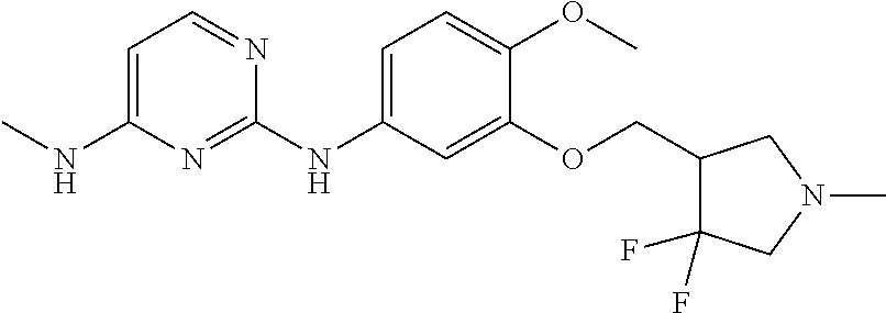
C1=C(NC)N=C(NC2=CC=C(OC)C(OCC3C(F)(F)CN(C)C3)=C2)N=C1
